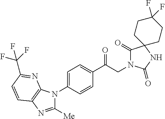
C1(C(CN2C(=O)C3(NC2=O)CCC(F)(F)CC3)=O)=CC=C(N2C([Me])=NC3=C2N=C(C(F)(F)F)C=C3)C=C1
